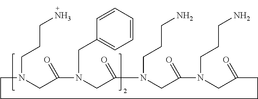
C1N(CCCN)CC(=O)N(CC2=CC=CC=C2)CC(=O)N(CCCN)CC(=O)N(CCCN)CC(=O)CCC1
